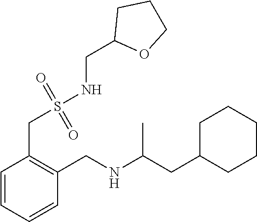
C1(CC(NCC2=C(CS(NCC3OCCC3)(=O)=O)C=CC=C2)C)CCCCC1
